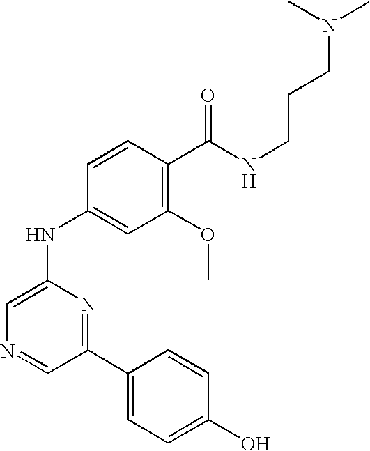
C1=CC(C(NCCCN(C)C)=O)=C(OC)C=C1NC1=CN=CC(C2=CC=C(O)C=C2)=N1
